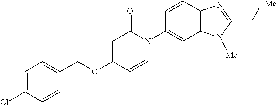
C1(COC2=CC(=O)N(C3=CC4=C(C=C3)N=C(C[OMe])N4[Me])C=C2)=CC=C(Cl)C=C1
